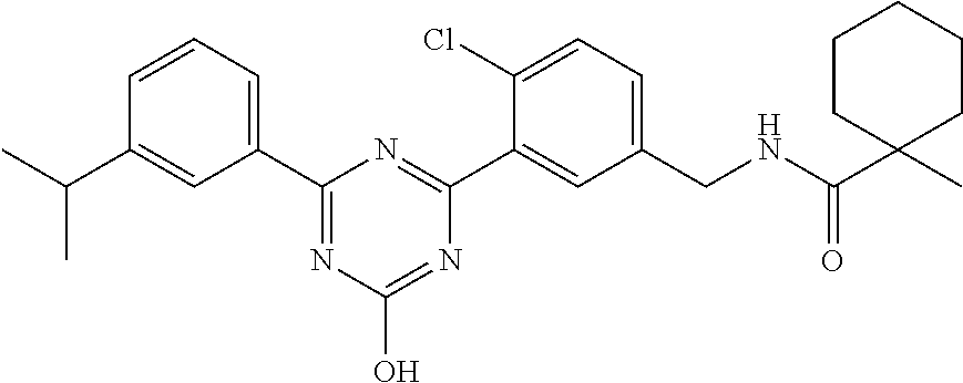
C1=CC=C(C2=NC(O)=NC(C3=CC(CNC(C4(C)CCCCC4)=O)=CC=C3Cl)=N2)C=C1C(C)C
